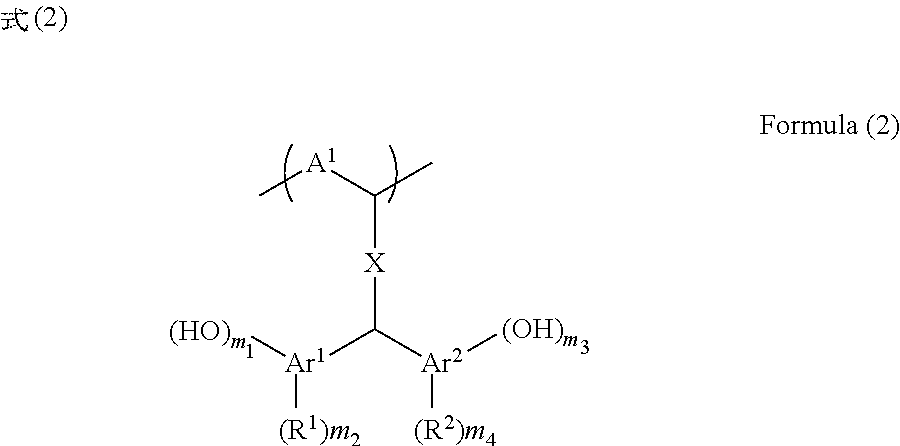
C([X]C([Ar1]([(HO)m])[(R1)m2])[Ar2]([(OH)m])[(R2)m4])(C)[A1]C
